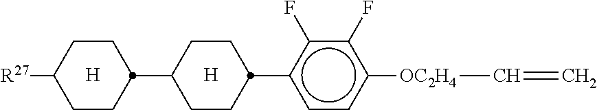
C1CC(C2CCC(c3ccc([OC2H4]C=C)c(F)c3F)CC2)CCC1[R27].[H].[H]
